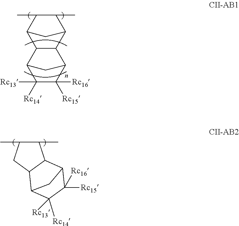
C12C(C)C(C)C(C1)C1C2C2C([Rc16])([Rc15])C([Rc14])([Rc13])C1C2.C1(C)C(C)CC2C1C1C([Rc15])([Rc16])C([Rc14])([Rc13])C2C1
